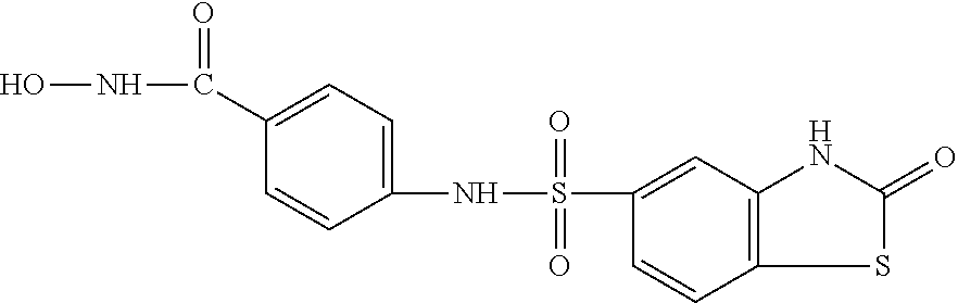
ONC(C1=CC=C(NS(=O)(=O)C2=CC3=C(C=C2)SC(=O)N3)C=C1)=O
